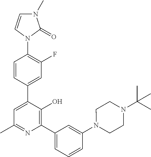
N1(C2=C(F)C=C(C3=CC(C)=NC(C4=CC=CC(N5CCN(C(C)(C)C)CC5)=C4)=C3O)C=C2)C(=O)N(C)C=C1
